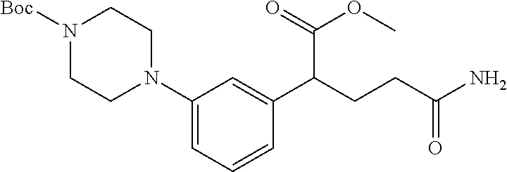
N1([Boc])CCN(C2=CC=CC(C(C(=O)OC)CCC(N)=O)=C2)CC1
